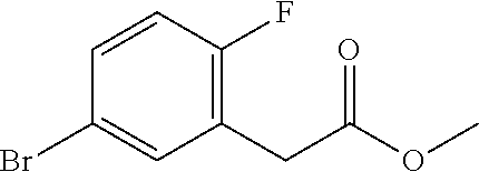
C1=CC(F)=C(CC(OC)=O)C=C1Br
